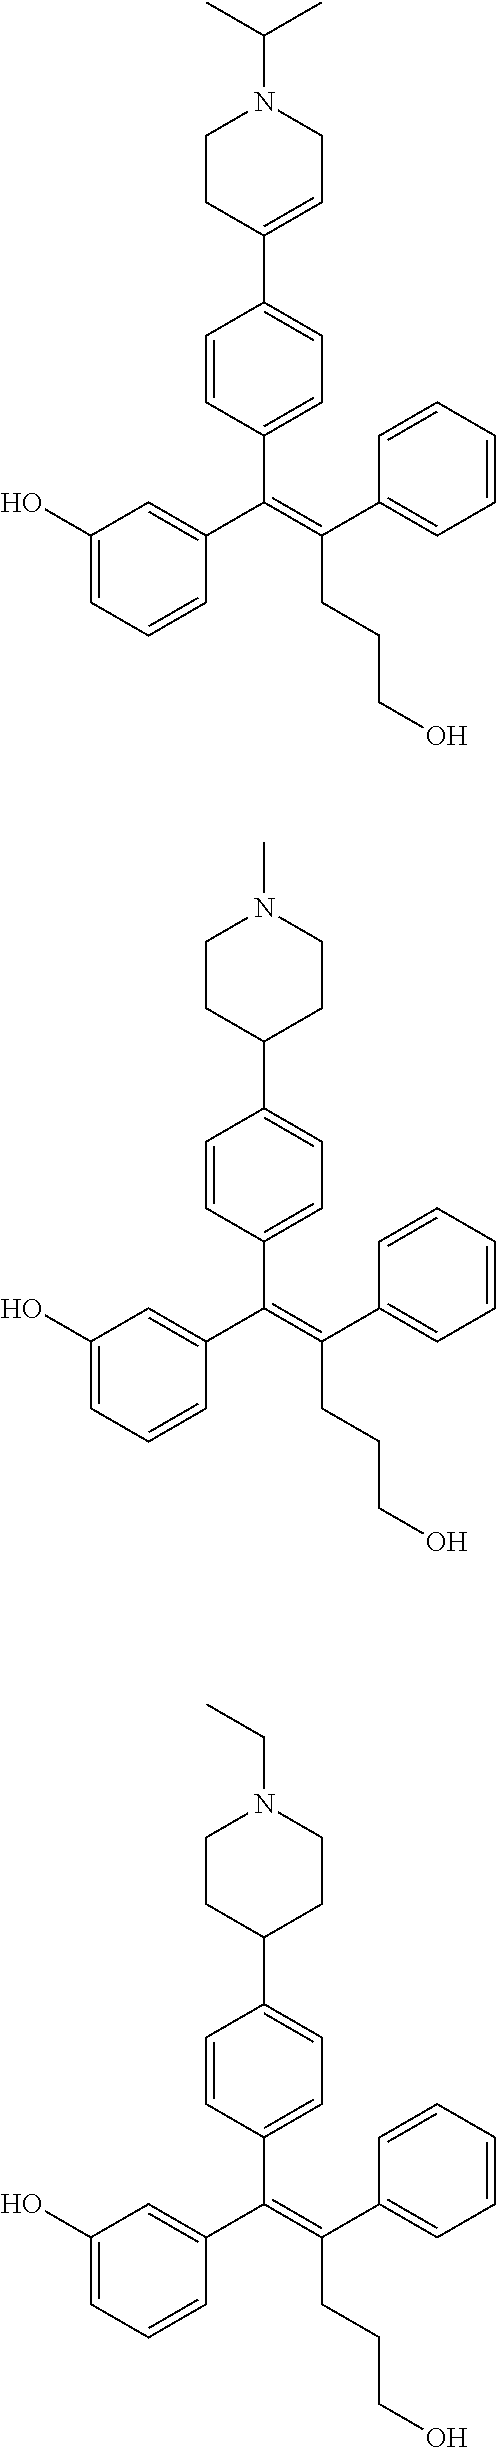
C1(C(=C(C2=CC(O)=CC=C2)C2=CC=C(C3=CCN(C(C)C)CC3)C=C2)CCCO)=CC=CC=C1.C1(C(=C(C2=CC(O)=CC=C2)C2=CC=C(C3CCN(C)CC3)C=C2)CCCO)=CC=CC=C1.C1(C(=C(C2=CC(O)=CC=C2)C2=CC=C(C3CCN(CC)CC3)C=C2)CCCO)=CC=CC=C1
